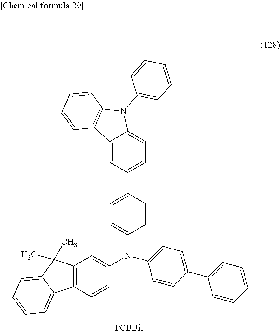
[PCBBiF].C1(N(C2=CC3=C(C=C2)C2=CC=CC=C2C3(C)C)C2=CC=C(C3=CC=CC=C3)C=C2)=CC=C(C2=CC=C3C(=C2)C2=C(N3C3=CC=CC=C3)C=CC=C2)C=C1
